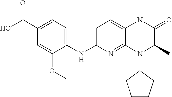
C1(NC2=CC=C3C(=N2)N(C2CCCC2)C(C)C(=O)N3C)=CC=C(C(O)=O)C=C1OC
